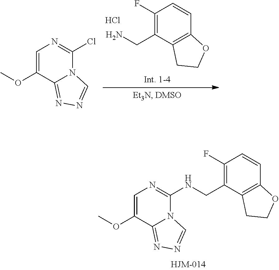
C1=C(OC)C2=NN=CN2C(Cl)=N1.NCC1=C(F)C=CC2=C1CCO2.Cl.C1=C(OC)C2=NN=CN2C(NCC2=C(F)C=CC3=C2CCO3)=N1
